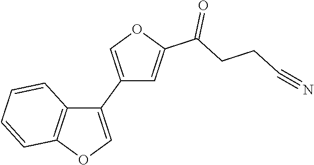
C1(C2=COC3=C2C=CC=C3)=COC(C(CCC#N)=O)=C1
